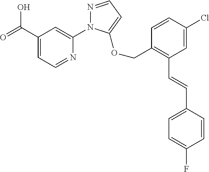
C(C1=CC=NC(N2N=CC=C2OCC2=C(C=CC3=CC=C(F)C=C3)C=C(Cl)C=C2)=C1)(=O)O
